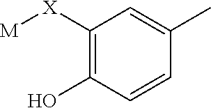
C1(O)=C([X][M])C=C(C)C=C1
